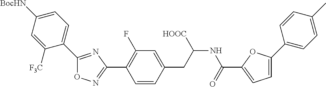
O1N=C(C2=C(F)C=C(CC(NC(C3=CC=C(C4=CC=C(C)C=C4)O3)=O)[HOOC])C=C2)N=C1C1=CC=C([BocHN])C=C1[F3C]
